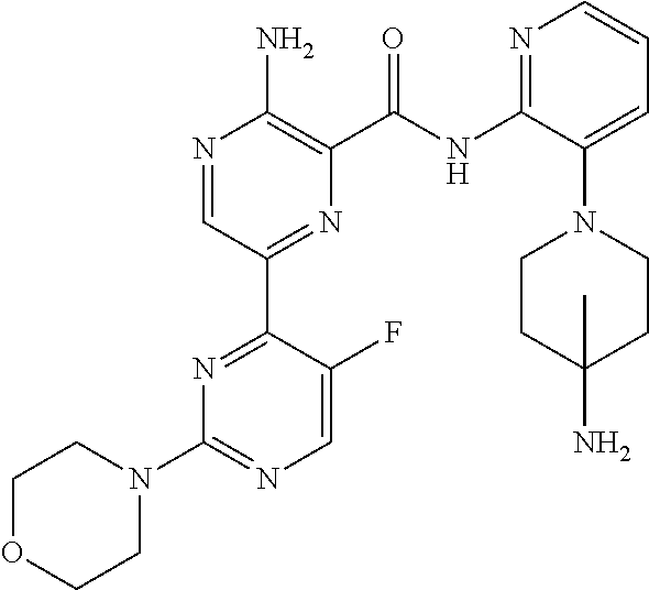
N1=CC(C2=NC(N3CCOCC3)=NC=C2F)=NC(C(NC2=NC=CC=C2N2CCC(N)(C)CC2)=O)=C1N
